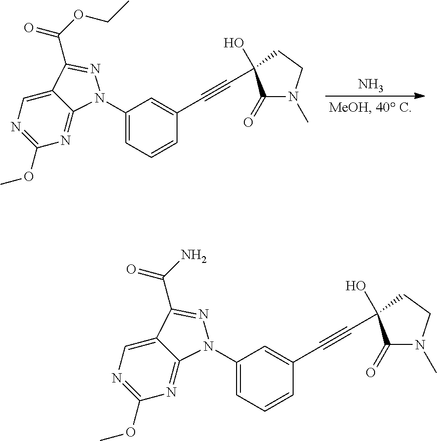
N.C12=CN=C(OC)N=C1N(C1=CC=CC(C#CC3(O)C(=O)N(C)CC3)=C1)N=C2C(OCC)=O.C12=CN=C(OC)N=C1N(C1=CC=CC(C#CC3(O)C(=O)N(C)CC3)=C1)N=C2C(N)=O
